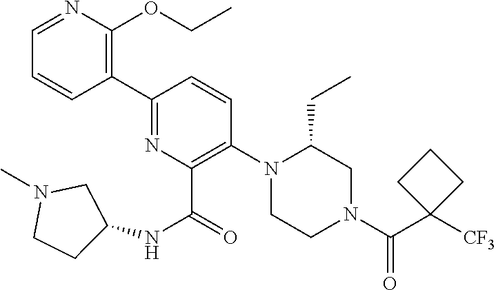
C1(C2=C(OCC)N=CC=C2)=NC(C(NC2CCN(C)C2)=O)=C(N2CCN(C(=O)C3([CF3])CCC3)CC2CC)C=C1
